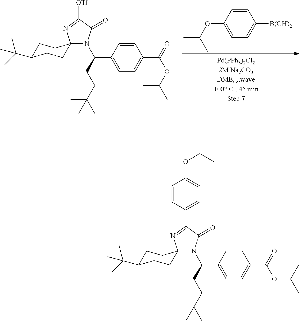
N1(C(CCC(C)(C)C)C2=CC=C(C(=O)OC(C)C)C=C2)C(=O)C([OTf])=NC12CCC(C(C)(C)C)CC2.C1=CC(OC(C)C)=CC=C1[B(OH)2].N1(C(CCC(C)(C)C)C2=CC=C(C(=O)OC(C)C)C=C2)C(=O)C(C2=CC=C(OC(C)C)C=C2)=NC12CCC(C(C)(C)C)CC2
